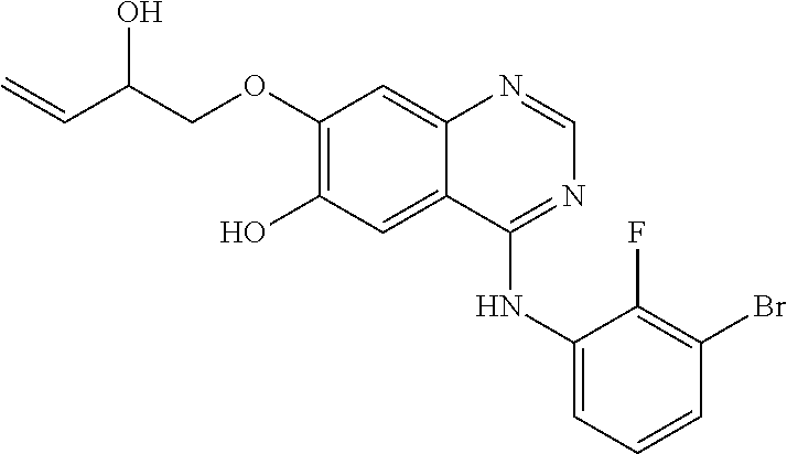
C1(OCC(C=C)O)=C(O)C=C2C(=C1)N=CN=C2NC1=CC=CC(Br)=C1F
